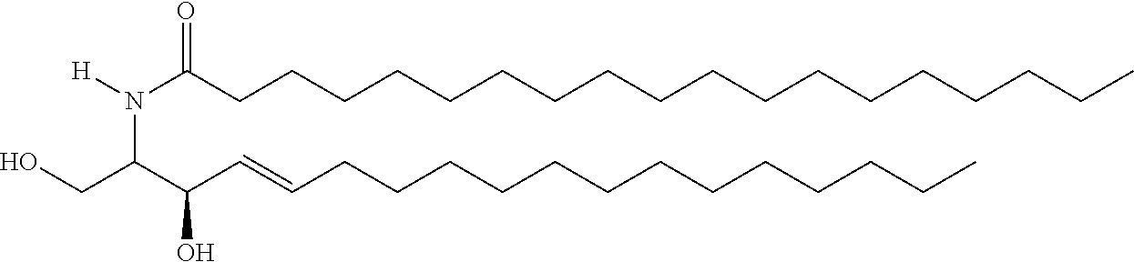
OCC(C(C=CCCCCCCCCCCCCC)O)N([H])C(CCCCCCCCCCCCCCCCCC)=O
